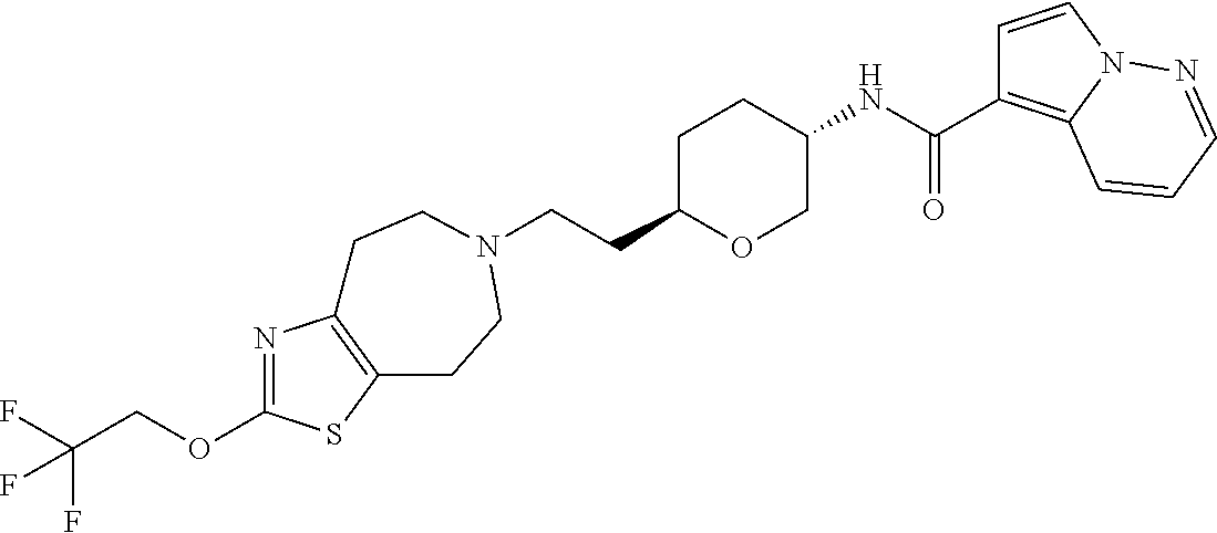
C(CC1OCC(NC(=O)C2=C3N(C=C2)N=CC=C3)CC1)N1CCC2=C(N=C(OCC(F)(F)F)S2)CC1
